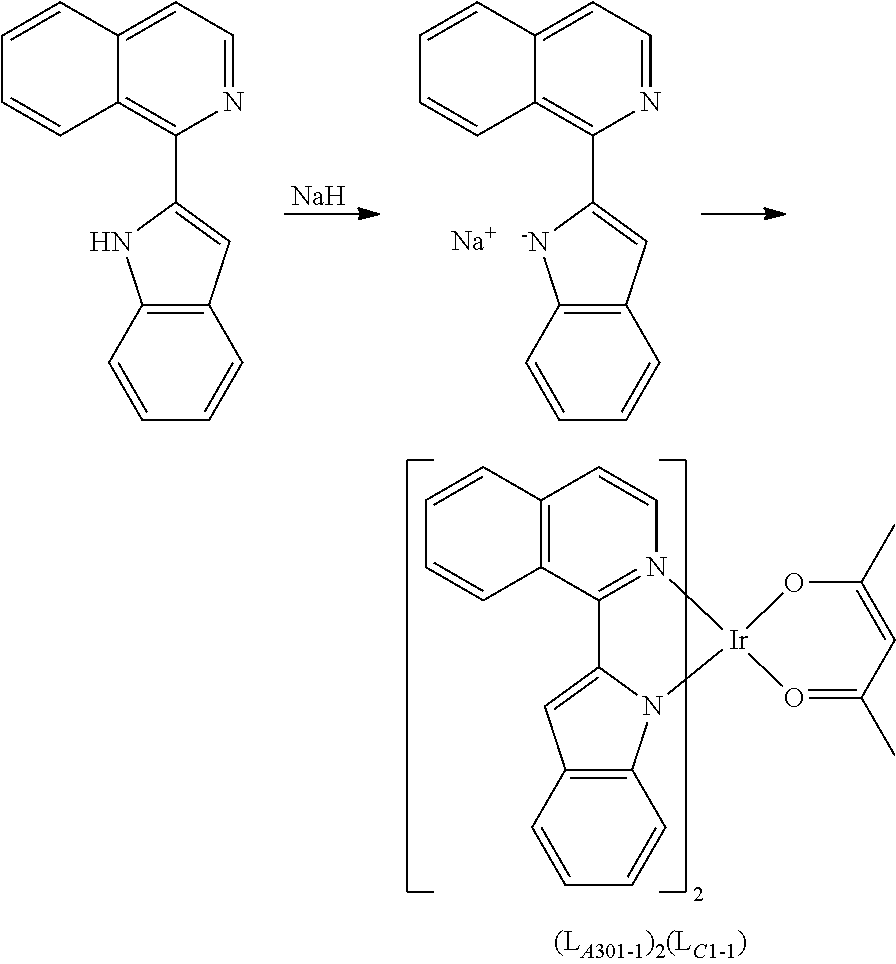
C1=CC2=C(C=C1)C1=N(C=C2)[Ir]2(N3C1=CC1=C3C=CC=C1)OC(C)=CC(C)=O2.[Na].C1=CC2=CC=NC(C3=CC4=C([-N]3)C=CC=C4)=C2C=C1.[Na].C1=CC2=CC=NC(C3=CC4=C(N3)C=CC=C4)=C2C=C1
